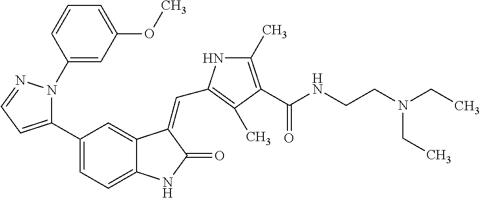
N1(C2=CC(OC)=CC=C2)C(C2=CC=C3C(=C2)C(=CC2=C(C)C(C(NCCN(CC)CC)=O)=C(C)N2)C(=O)N3)=CC=N1
